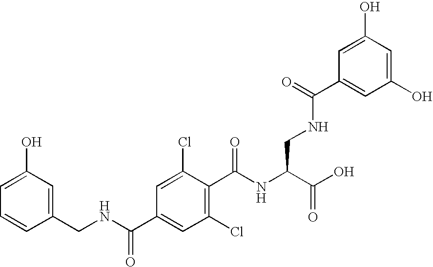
C1(O)=CC=CC(CNC(C2=CC(Cl)=C(C(NC(C(O)=O)CNC(=O)C3=CC(O)=CC(O)=C3)=O)C(Cl)=C2)=O)=C1
